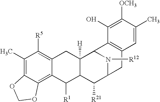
C12=C(C)C([R5])=C3C(=C1OCO2)C([R1])C1C([H])(C3)C2N([R12])C(C1[R21])CC1=C2C(O)=C([OCH3])C(C)=C1
